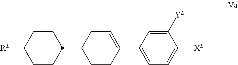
C1CC([RL])CCC1C1CCC(C2=CC=C([XL])C([YL])=C2)=CC1
